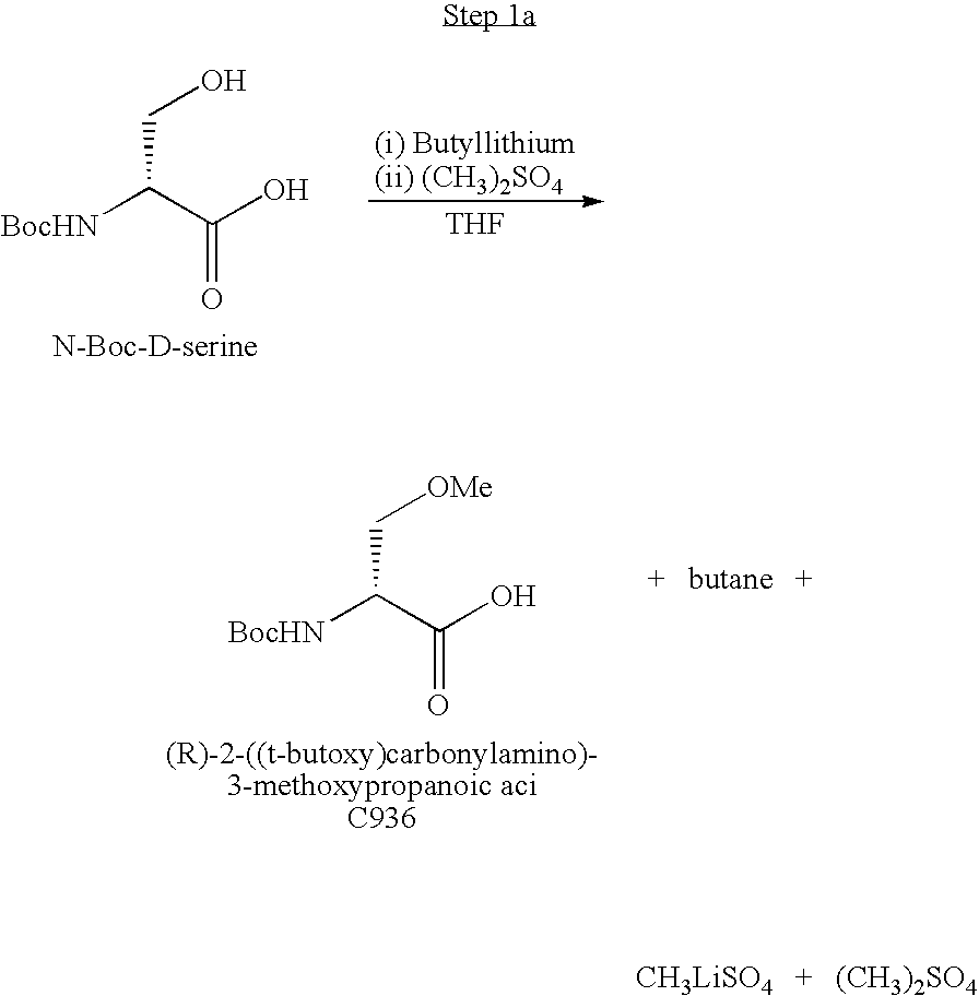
[THF].[BocHN]C(C(O)=O)CO.[BocHN]C(C(O)=O)C[OMe].[CH3LiSO4].[(CH3)2SO4]
